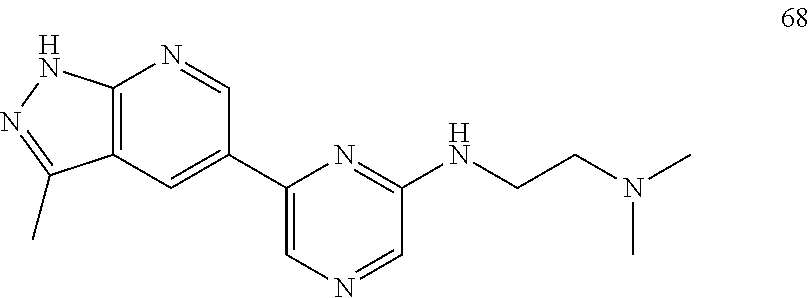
C12=C(C=C(C3=CN=CC(NCCN(C)C)=N3)C=N1)C(C)=NN2
